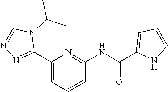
C1(C2=NN=CN2C(C)C)=CC=CC(NC(=O)C2=CC=CN2)=N1
